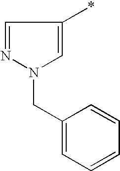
C1=NN(CC2=CC=CC=C2)C=C1*
